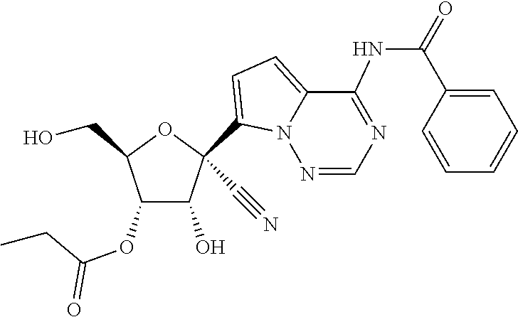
OCC1OC(C#N)(C2=CC=C3C(NC(=O)C4=CC=CC=C4)=NC=NN32)C(O)C1OC(CC)=O
